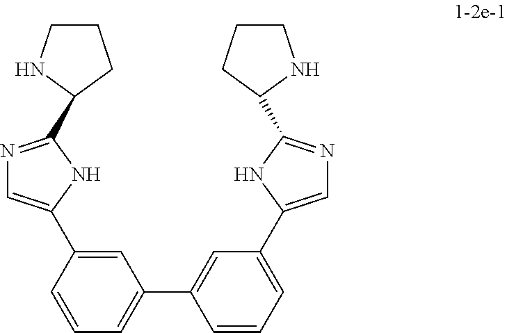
C1=CC=C(C2=CC(C3=CN=C(C4CCCN4)N3)=CC=C2)C=C1C1=CN=C(C2NCCC2)N1
